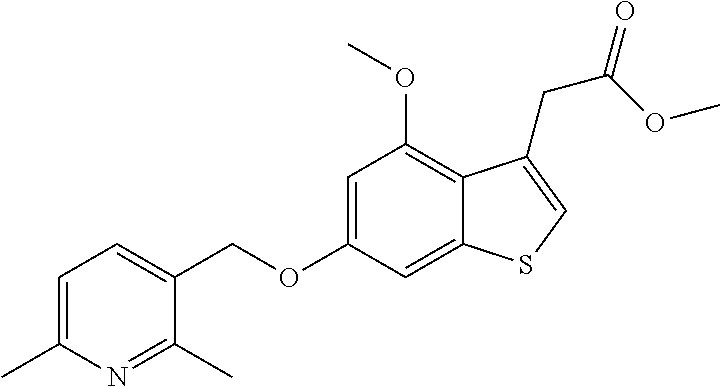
C(OC1=CC(OC)=C2C(=C1)SC=C2CC(=O)OC)C1=CC=C(C)N=C1C
